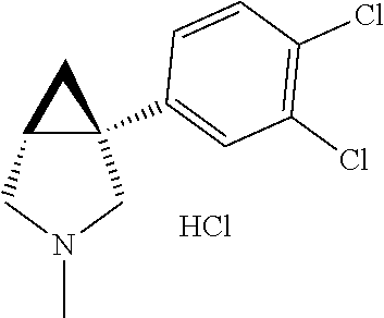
C12C(C3=CC(Cl)=C(Cl)C=C3)(CN(C)C1)C2.Cl
